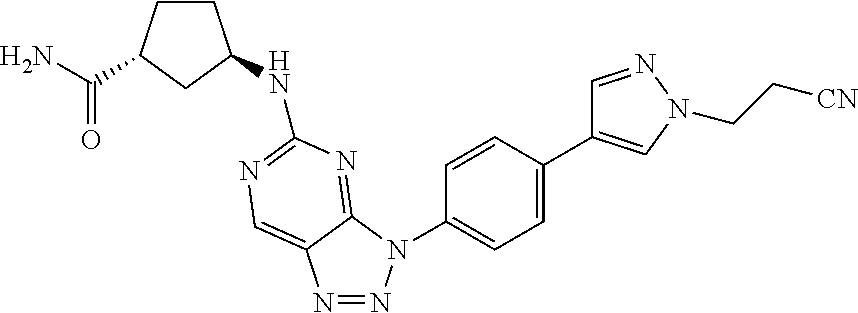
N1=NN(C2=CC=C(C3=CN(CC[CN])N=C3)C=C2)C2=NC(NC3CCC(C(N)=O)C3)=NC=C12
